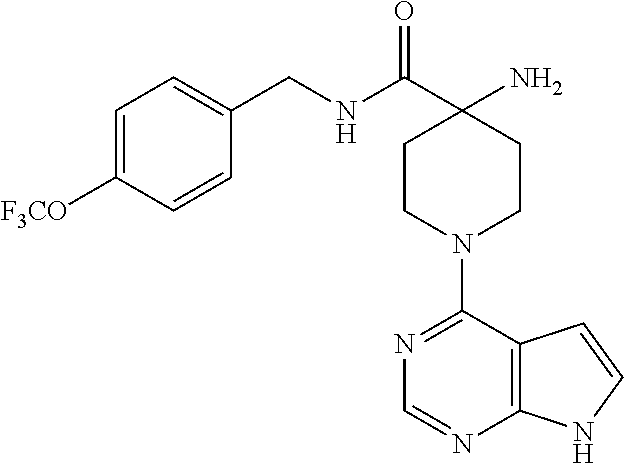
C12=C(C(N3CCC(N)(C(NCC4=CC=C([F3CO])C=C4)=O)CC3)=NC=N1)C=CN2
